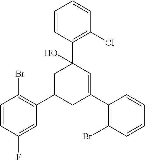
C1=CC(Br)=C(C2CC(C3=C(Br)C=CC=C3)=CC(C3=C(Cl)C=CC=C3)(O)C2)C=C1F
